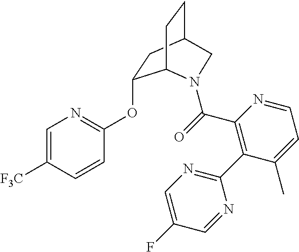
C1=C([F3C])C=CC(OC2CC3CCC2N(C(C2=C(C4=NC=C(F)C=N4)C(C)=CC=N2)=O)C3)=N1
